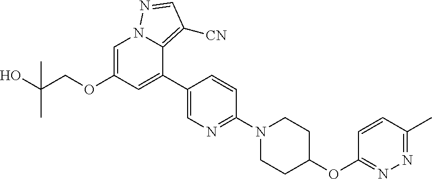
C1(OC2CCN(C3=NC=C(C4=CC(OCC(O)(C)C)=CN5C4=C([CN])C=N5)C=C3)CC2)=NN=C(C)C=C1
